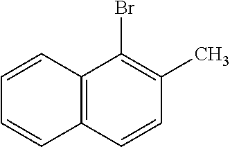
C1=CC2=C(C=C1)C=CC(C)=C2Br
